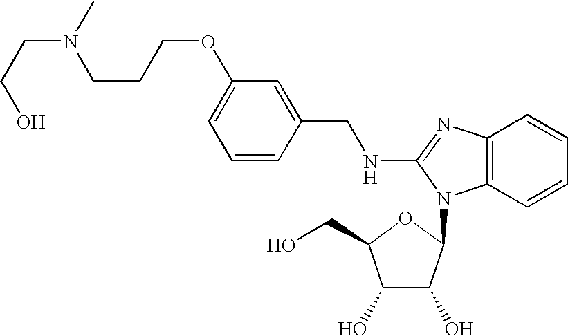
C1=C(OCCCN(CCO)C)C=C(CNC2=NC3=C(C=CC=C3)N2C2C(O)C(O)C(CO)O2)C=C1
